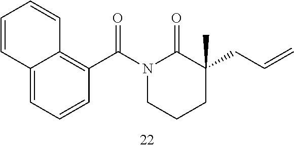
N1(C(C2=C3C(=CC=C2)C=CC=C3)=O)CCCC(CC=C)(C)C1=O
